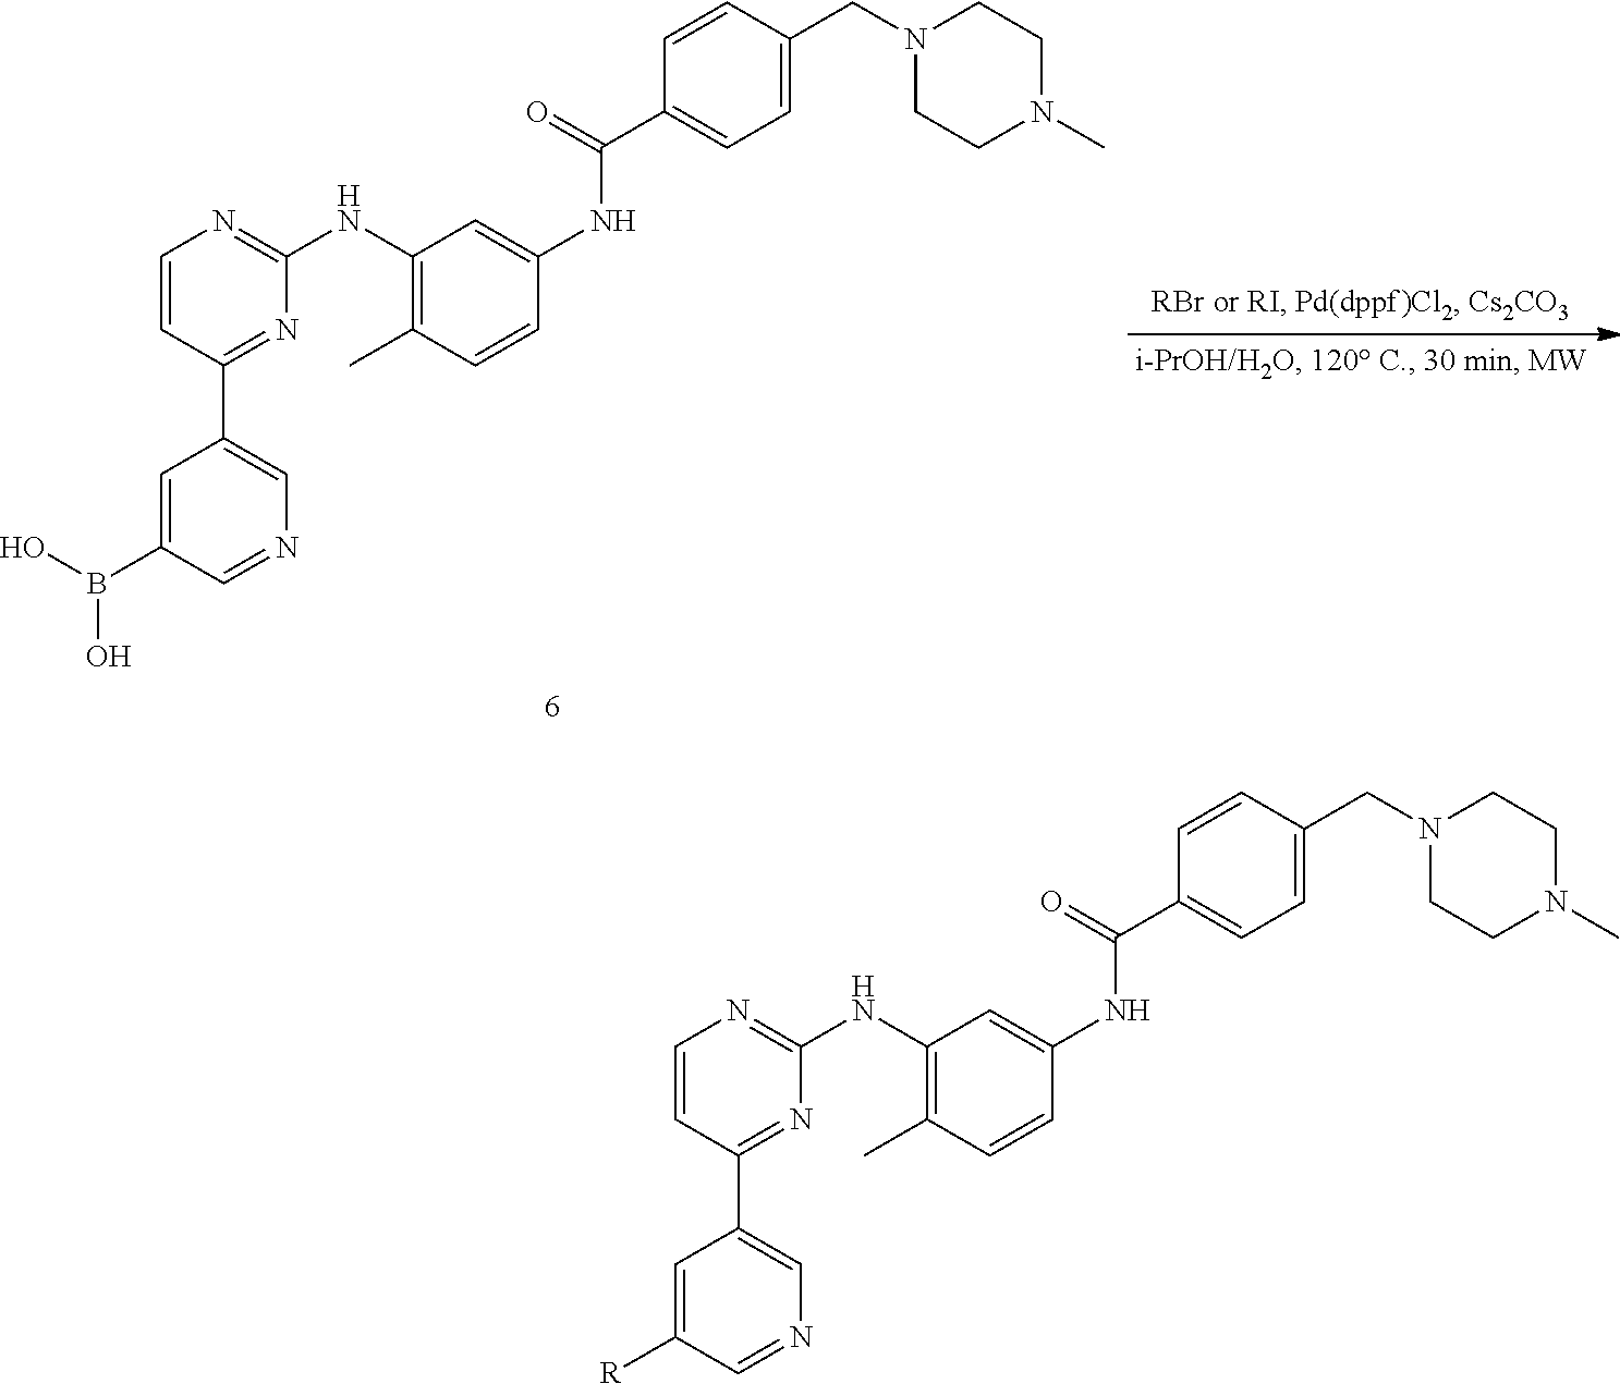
C1=CC(C2=CN=CC(B(O)O)=C2)=NC(NC2=C(C)C=CC(NC(C3=CC=C(CN4CCN(C)CC4)C=C3)=O)=C2)=N1.C1=CC(C2=CN=CC([R])=C2)=NC(NC2=C(C)C=CC(NC(C3=CC=C(CN4CCN(C)CC4)C=C3)=O)=C2)=N1
